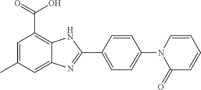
C1=C(C2=NC3=CC(C)=CC(C(=O)O)=C3N2)C=CC(N2C(=O)C=CC=C2)=C1
